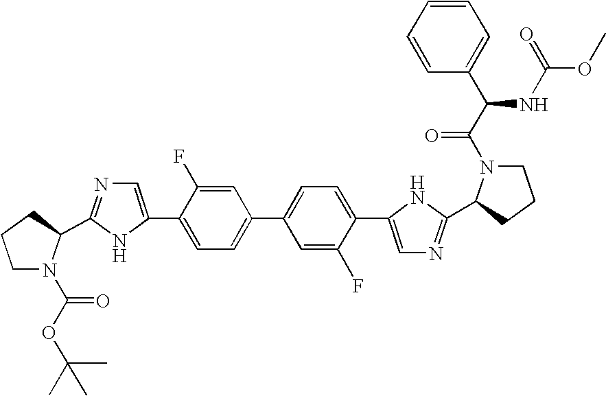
C1N(C(OC(C)(C)C)=O)C(C2=NC=C(C3=CC=C(C4=CC=C(C5=CN=C(C6N(C(C(C7=CC=CC=C7)NC(OC)=O)=O)CCC6)N5)C(F)=C4)C=C3F)N2)CC1
